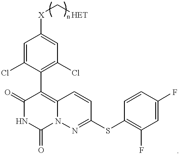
C1=C(Cl)C(C2=C3N(N=C(SC4=C(F)C=C(F)C=C4)C=C3)C(=O)NC2=O)=C(Cl)C=C1[X]C[HET]
